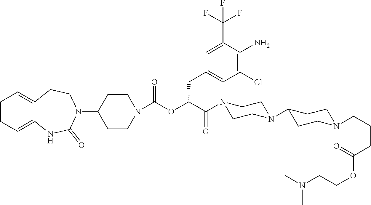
C1=CC=C2C(=C1)CCN(C1CCN(C(OC(C(N3CCN(C4CCN(CCCC(OCCN(C)C)=O)CC4)CC3)=O)CC3=CC(Cl)=C(N)C(C(F)(F)F)=C3)=O)CC1)C(=O)N2
